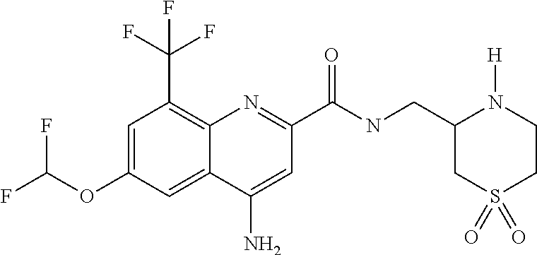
C1(N)=CC(C(NCC2CS(=O)(=O)CCN2[H])=O)=NC2=C(C(F)(F)F)C=C(OC(F)F)C=C12
